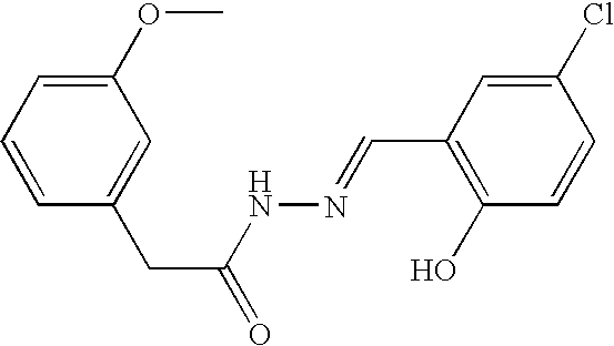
C1=CC=C(OC)C=C1CC(=O)NN=CC1=C(O)C=CC(Cl)=C1
